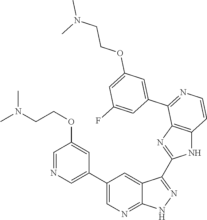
C1=NC=C(C2=CN=C3C(=C2)C(C2=NC4=C(N2)C=CN=C4C2=CC(OCCN(C)C)=CC(F)=C2)=N[N H]3)C=C1OCCN(C)C
